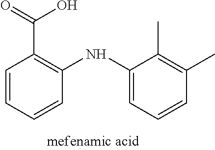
C1=CC=CC(NC2=CC=CC(C)=C2C)=C1C(=O)O
